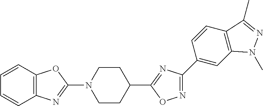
C1=CC2=C(C=C1)N=C(N1CCC(C3=NC(C4=CC5=C(C=C4)C(C)=NN5C)=NO3)CC1)O2
